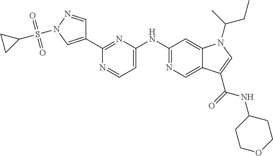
N1=C(NC2=CC=NC(C3=CN(S(C4CC4)(=O)=O)N=C3)=N2)C=C2C(=C1)C(C(=O)NC1CCOCC1)=CN2C(C)CC
